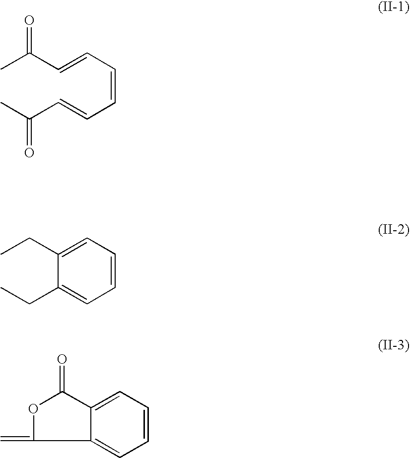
CC(C=CC=CC=CC(C)=O)=O.CCC1=CC=CC=C1CC.C12=CC=CC=C1C(=O)OC2=C
